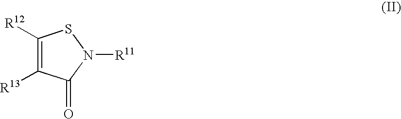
C1([R12])=C([R13])C(=O)N([R11])S1
